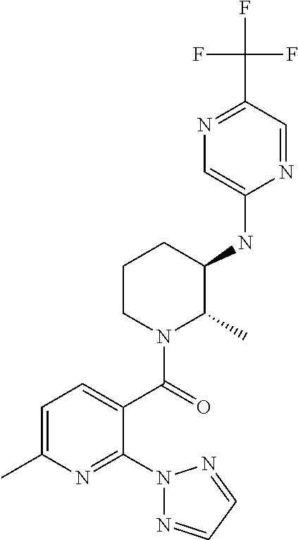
C1(NC2C(C)N(C(=O)C3=CC=C(C)N=C3N3N=CC=N3)CCC2)=CN=C(C(F)(F)F)C=N1
